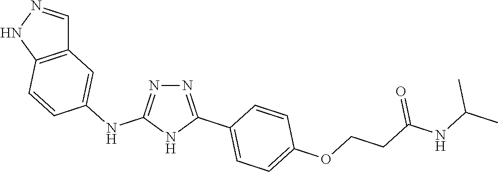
N1=C(C2=CC=C(OCCC(NC(C)C)=O)C=C2)NC(NC2=CC3=C(NN=C3)C=C2)=N1
